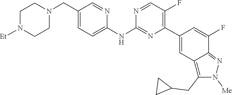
C1CN([Et])CCN1CC1=CC=C(NC2=NC(C3=CC4=C(CC5CC5)N([Me])N=C4C(F)=C3)=C(F)C=N2)N=C1
